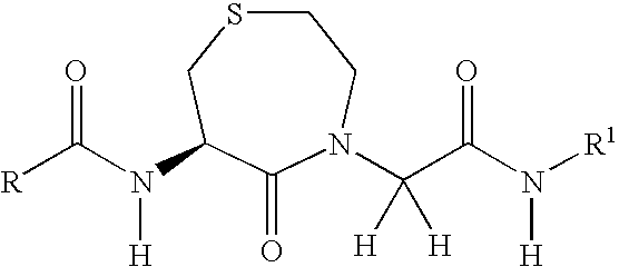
C1SCC(N(C([R])=O)[H])C(=O)N(C(C(N([R1])[H])=O)([H])[H])C1
